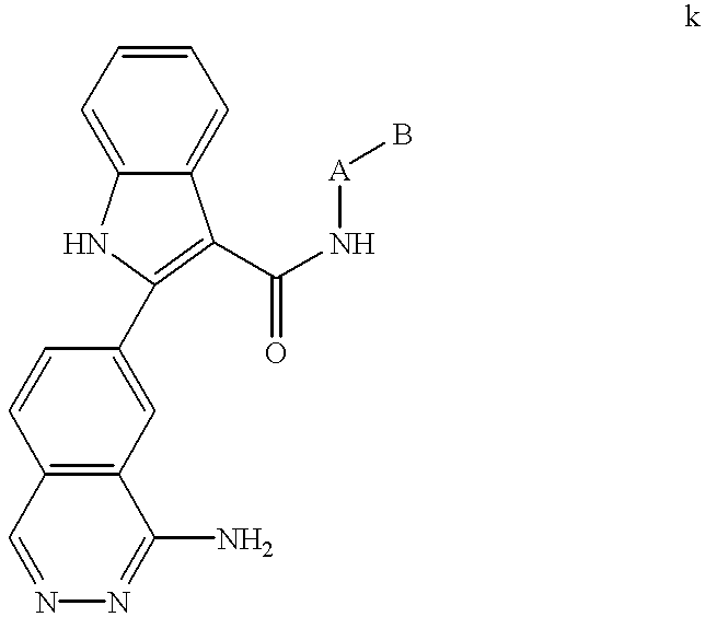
C12=C(C=C(C3=C(C(N[A]B)=O)C4=CC=CC=C4N3)C=C1)C(N)=NN=C2
